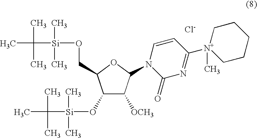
C1(O[Si](C(C)(C)C)(C)C)C([OCH3])C(N2C(=O)N=C([N+]3(C)CCCCC3)C=C2)OC1CO[Si](C)(C(C)(C)C)C.[Cl-]
